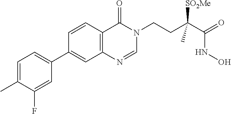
C1=C(C)C(F)=CC(C2=CC3=C(C=C2)C(=O)N(CCC(C(=O)NO)([SO2Me])C)C=N3)=C1
